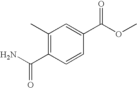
C1(C)=C(C(N)=O)C=CC(C(OC)=O)=C1
